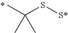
CC(S[S*])(C)C
